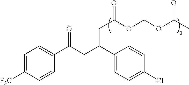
C1(C(CC(C2=CC=C([F3C])C=C2)=O)CC(OCOC(C)=O)=O)=CC=C(Cl)C=C1
